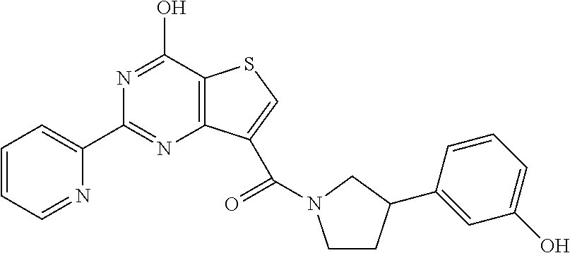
C1(C2=NC3=C(C(O)=N2)SC=C3C(N2CCC(C3=CC(O)=CC=C3)C2)=O)=CC=CC=N1
